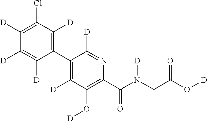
C1(C2=C([D])C(Cl)=C([D])C([D])=C2[D])=C([D])C(O[D])=C(C(N(CC(O[D])=O)[D])=O)N=C1[D]
